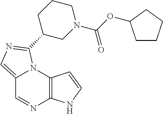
C12=CN=C(C3CCCN(C(OC4CCCC4)=O)C3)N1C1=C(N=C2)NC=C1
